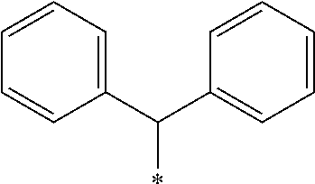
C1=CC=C(C(C2=CC=CC=C2)*)C=C1
